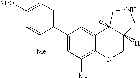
C1(C2=CC=C([MeO])C=C2[Me])=CC([Me])=C2C(=C1)C1([H])C([H])(CN2)CNC1
